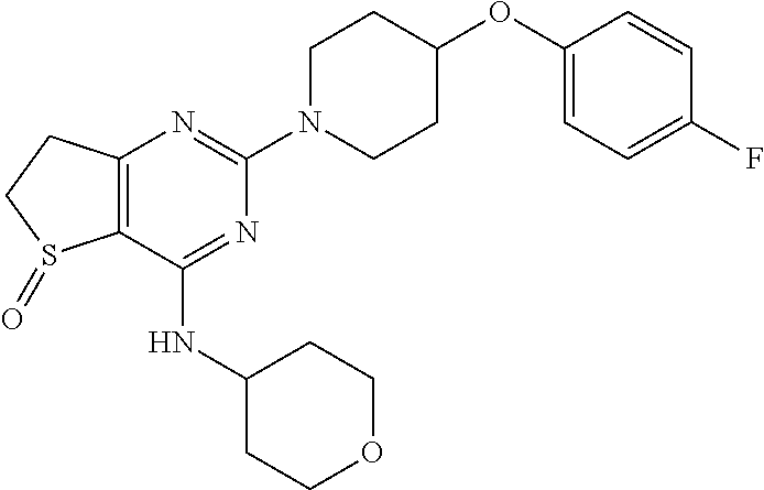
N1=C(NC2CCOCC2)C2=C(N=C1N1CCC(OC3=CC=C(F)C=C3)CC1)CCS2=O
